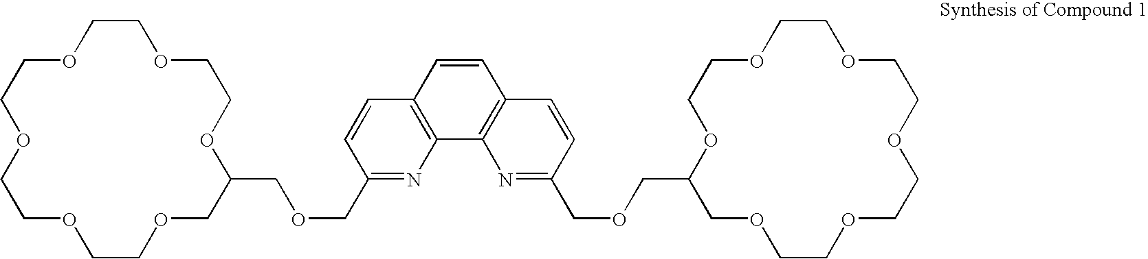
O1CCOCCOCCOCCOCC(COCC2=NC3=C(C=C2)C=CC2=C3N=C(COCC3OCCOCCOCCOCCOCCOC3)C=C2)OCC1
